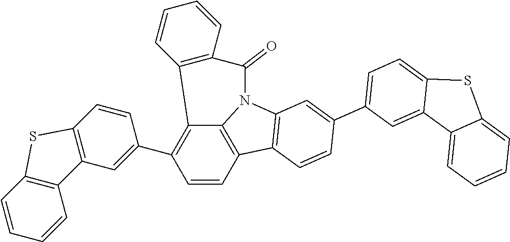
C12=C(C3=CC4=C(C=C3)SC3=C4C=CC=C3)C=CC3=C1N(C1=C3C=CC(C3=CC=C4C(=C3)C3=CC=CC=C3S4)=C1)C(=O)C1=C2C=CC=C1
